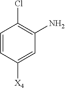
C1=CC([X4])=CC(N)=C1Cl
